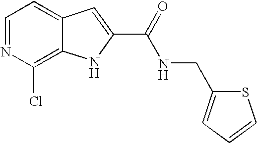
C1=NC(Cl)=C2C(=C1)C=C(C(=O)NCC1=CC=CS1)N2
